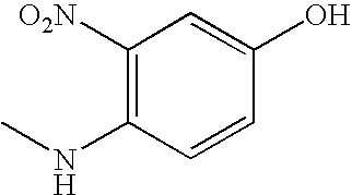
C1([O2N])=C(NC)C=CC(O)=C1
